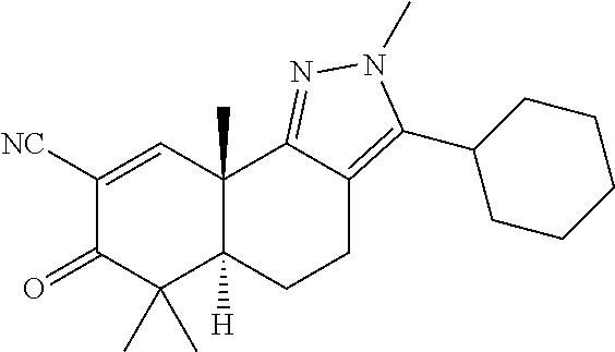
C1([NC])=CC2(C)C([H])(C(C)(C)C1=O)CCC1=C(C3CCCCC3)N(C)N=C21
